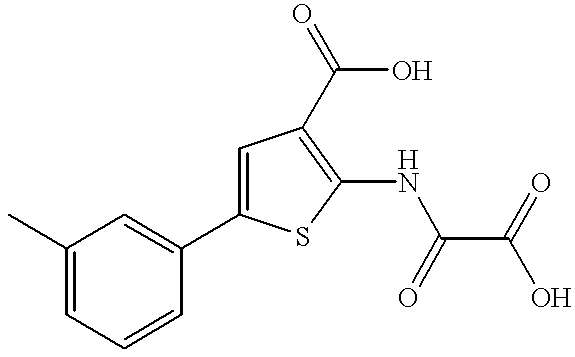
C1(C2=CC(C(O)=O)=C(NC(C(=O)O)=O)S2)=CC(C)=CC=C1
